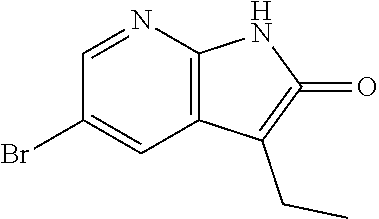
BrC1=CC2=C(N=C1)NC(=O)=C2CC
